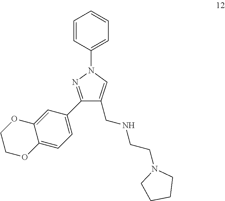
C1=CC(N2N=C(C3=CC=C4C(=C3)OCCO4)C(CNCCN3CCCC3)=C2)=CC=C1
